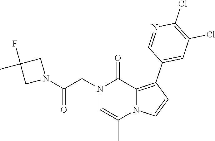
N1(CC(N2CC(F)(C)C2)=O)C=C(C)N2C(=C(C3=CC(Cl)=C(Cl)N=C3)C=C2)C1=O
